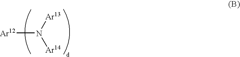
N([Ar12])([Ar13])[Ar14]
